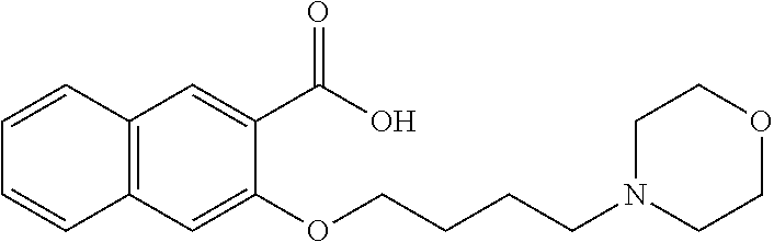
C1=CC2=C(C=C1)C=C(OCCCCN1CCOCC1)C(C(O)=O)=C2
